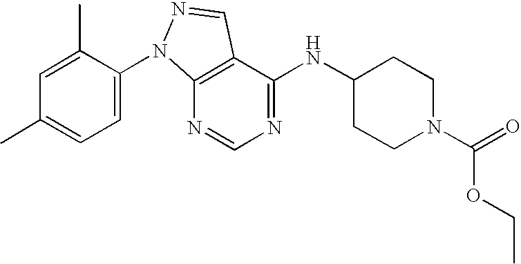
C12=C(C(NC3CCN(C(=O)OCC)CC3)=NC=N1)C=NN2C1=CC=C(C)C=C1C
